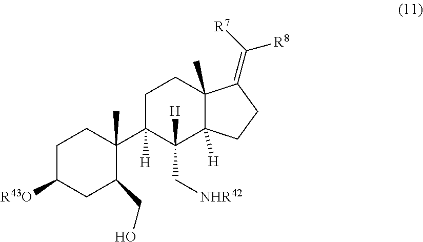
C1C([R43O])CC(CO)C(C2([H])C([H])(C[NHR42])C3([H])C(C)(CC2)C(=C([R8])[R7])CC3)(C)C1
